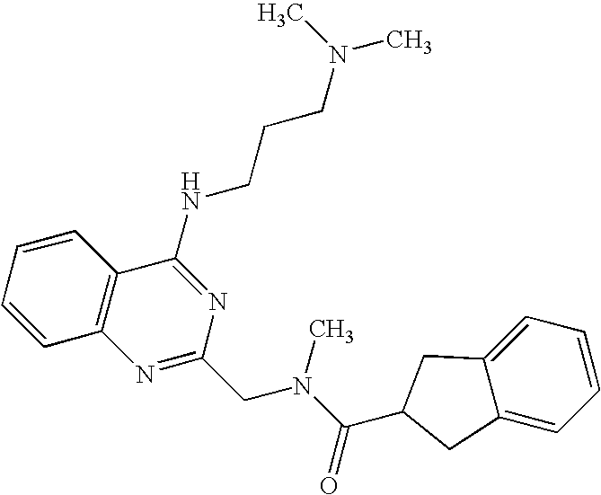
C1=CC=CC2=C1N=C(CN(C)C(=O)C1CC3=CC=CC=C3C1)N=C2NCCCN(C)C
